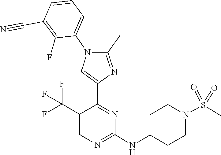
C1(NC2CCN(S(=O)(=O)C)CC2)=NC=C(C(F)(F)F)C(C2=CN(C3=CC=CC(C#N)=C3F)C(C)=N2)=N1
